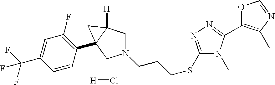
[H]Cl.C1(C2=NN=C(SCCCN3CC4([H])C(C5=C(F)C=C(C(F)(F)F)C=C5)(C3)C4)N2C)=C(C)N=CO1
